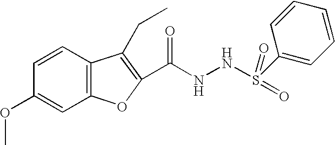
C1=CC2=C(C=C1OC)OC(C(NNS(=O)(=O)C1=CC=CC=C1)=O)=C2CC
